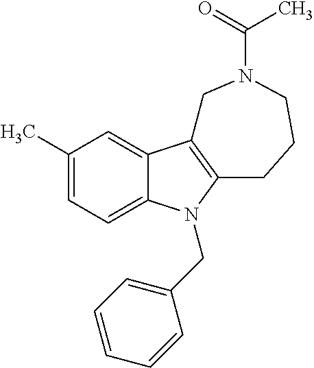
C1(C)=CC=C2C(=C1)C1=C(N2CC2=CC=CC=C2)CCCN(C(C)=O)C1
